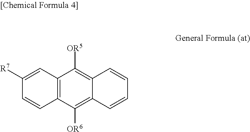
C12=C(C([OR6])=C3C(=C1[OR5])C=CC=C3)C=CC([R7])=C2
